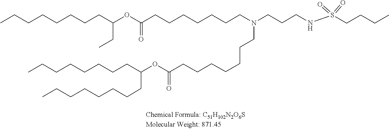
O(C(=O)CCCCCCCN(CCCNS(=O)(=O)CCCC)CCCCCCCC(OC(CC)CCCCCCCC)=O)C(CCCCCCCC)CCCCCCCC
